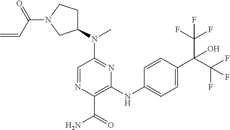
C1=NC(C(=O)N)=C(NC2=CC=C(C(C(F)(F)F)(C(F)(F)F)O)C=C2)N=C1N(C1CCN(C(C=C)=O)C1)C
